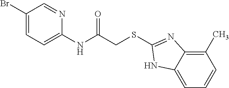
C1(Br)=CC=C(NC(CSC2=NC3=C(C)C=CC=C3N2)=O)N=C1
